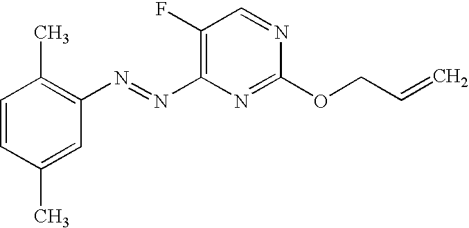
N(C1=C(F)C=NC(OCC=C)=N1)=NC1=C(C)C=CC(C)=C1
